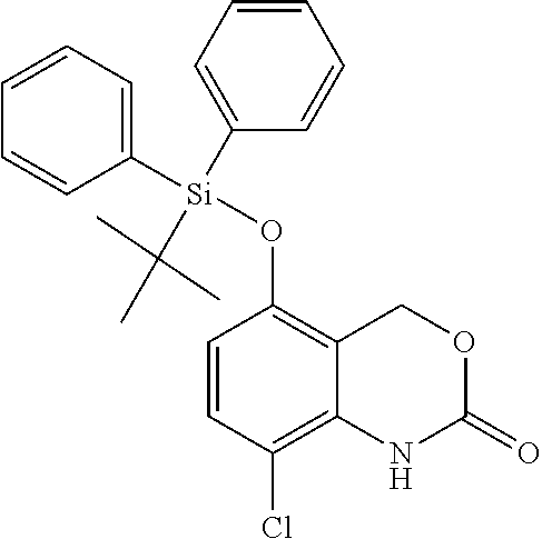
C1=CC(O[Si](C2=CC=CC=C2)(C2=CC=CC=C2)C(C)(C)C)=C2C(=C1Cl)NC(=O)OC2
